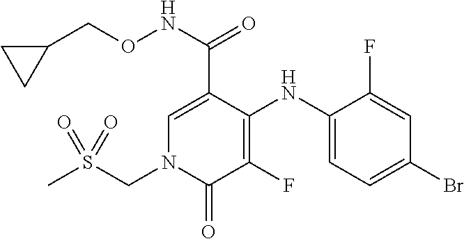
C1(NC2=C(F)C(=O)N(CS(=O)(C)=O)C=C2C(NOCC2CC2)=O)=CC=C(Br)C=C1F
